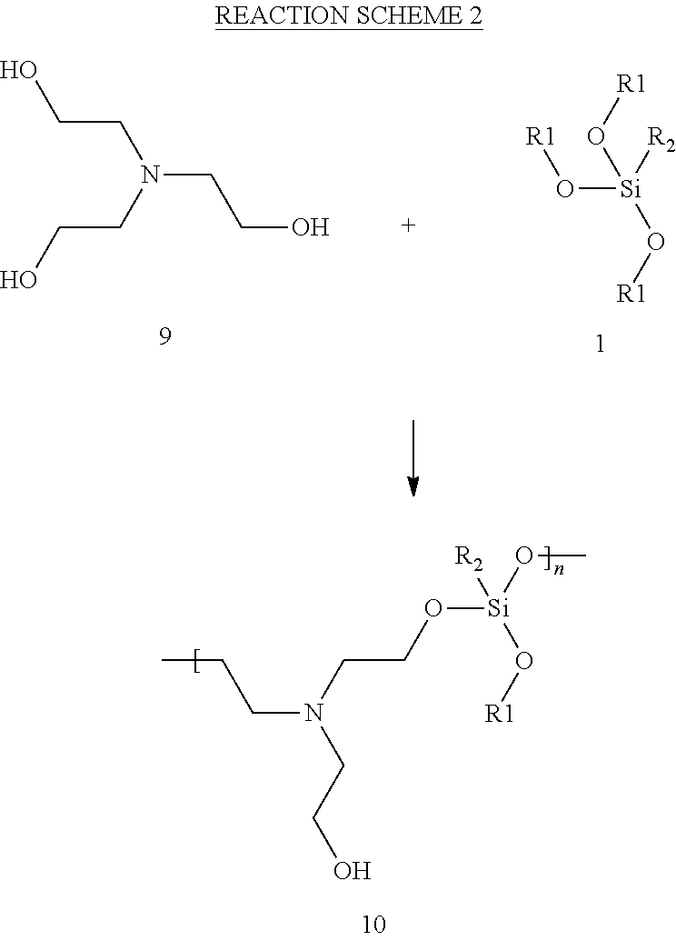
OCCN(CCO)CCO.[R1]O[Si](O[R1])(O[R1])[R2].CCCN(CCO)CCO[Si](OC)([R2])O[R1]
